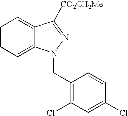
C1=CC=C2C(=C1)C([CO2CH2Me])=NN2CC1=C(Cl)C=C(Cl)C=C1
